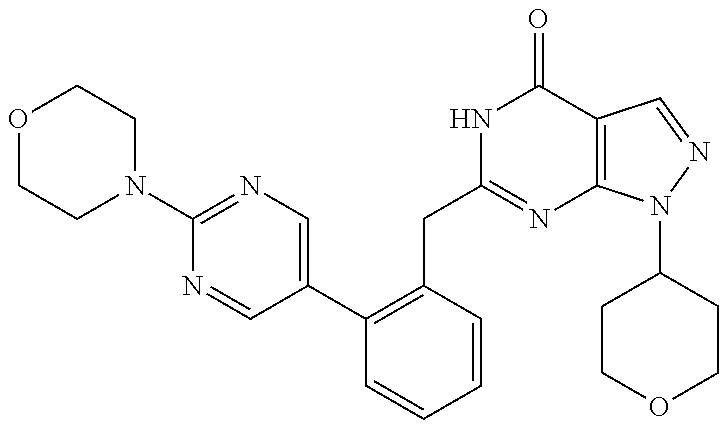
C1(N2CCOCC2)=NC=C(C2=C(CC3=NC4=C(C(=O)N3)C=NN4C3CCOCC3)C=CC=C2)C=N1
